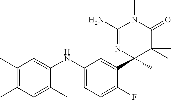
C1(NC2=CC=C(F)C(C3(C)C(C)(C)C(=O)N(C)C(N)=N3)=C2)=CC(C)=C(C)C=C1C
